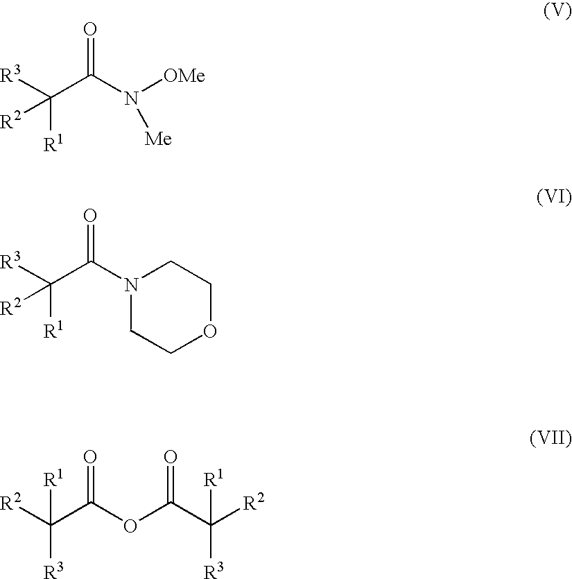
[R3]C(C(N([OMe])[Me])=O)([R1])[R2].[R3]C(C(N1CCOCC1)=O)([R1])[R2].[R2]C(C(OC(C([R2])([R3])[R1])=O)=O)([R1])[R3]
